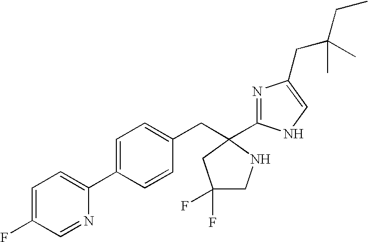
C1(C2=CC=C(F)C=N2)=CC=C(CC2(C3=NC(CC(C)(CC)C)=CN3)CC(F)(F)CN2)C=C1
